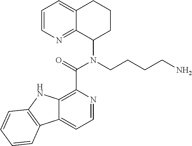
C1=CN=C2C(=C1)CCCC2N(CCCCN)C(C1=C2C(=CC=N1)C1=C(N2)C=CC=C1)=O
